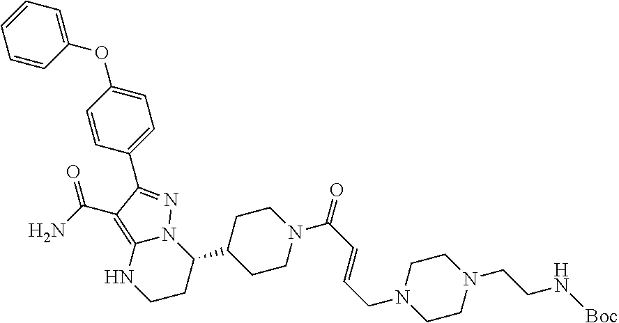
C1(C2=NN3C(C4CCN(C(=O)C=CCN5CCN(CCN[Boc])CC5)CC4)CCNC3=C2C(=O)N)=CC=C(OC2=CC=CC=C2)C=C1
